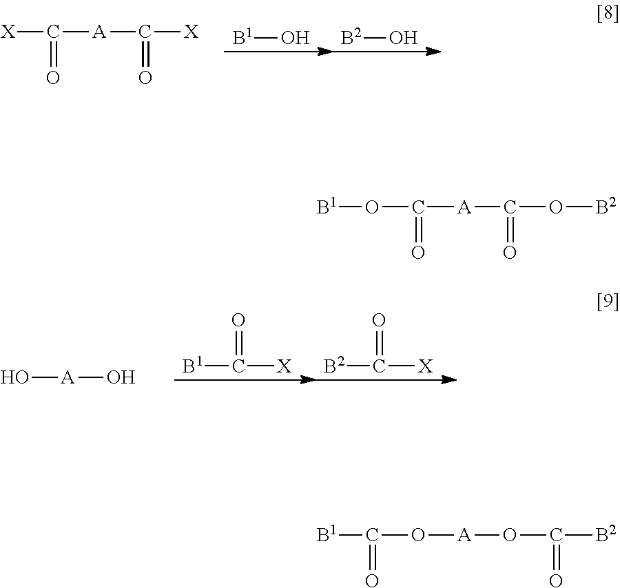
[X]C([A]C([X])=O)=O.[B1]O.[B2]O.O[A]O.[B1]C([X])=O.[B2]C([X])=O.O(C([A]C(O[B2])=O)=O)[B1].C(O[A]OC([B2])=O)([B1])=O
